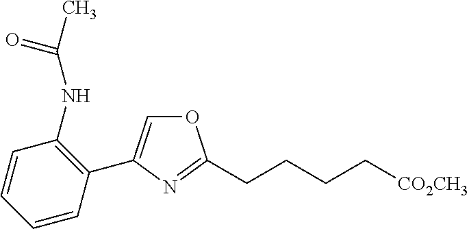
C1(NC(C)=O)=C(C2=COC(CCCC[CO2CH3])=N2)C=CC=C1
